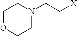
C1OCCN(CC[X])C1
